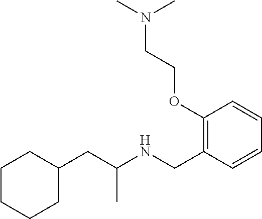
C1(OCCN(C)C)=C(CNC(CC2CCCCC2)C)C=CC=C1
